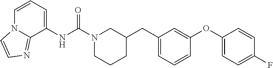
C1=CC=C(NC(N2CCCC(CC3=CC=CC(OC4=CC=C(F)C=C4)=C3)C2)=O)C2=NC=CN12
